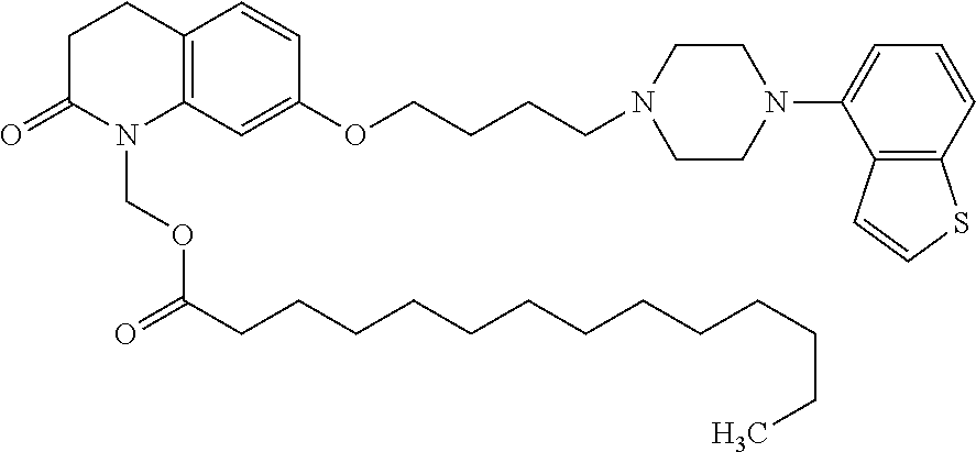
C12=C(C=C(OCCCCN3CCN(C4=CC=CC5=C4C=CS5)CC3)C=C1)N(COC(CCCCCCCCCCCCC)=O)C(=O)CC2
